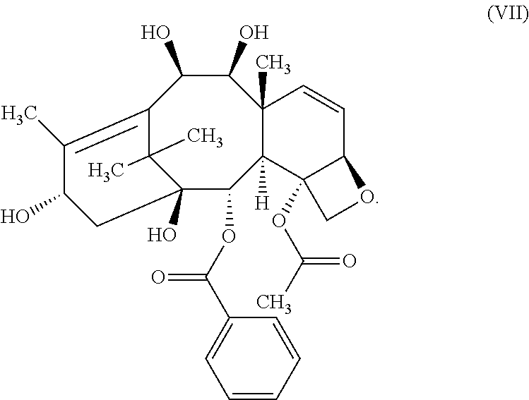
C12=C(C)C(O)CC(O)(C1(C)C)C(OC(C1=CC=CC=C1)=O)C1([H])C(C)(C(O)C2O)C=CC2C1(OC(C)=O)CO2
